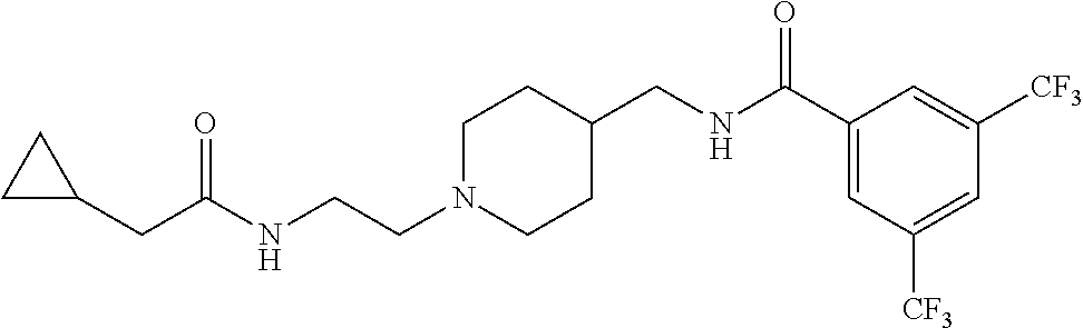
C1N(CCNC(CC2CC2)=O)CCC(CNC(C2=CC([CF3])=CC([CF3])=C2)=O)C1
